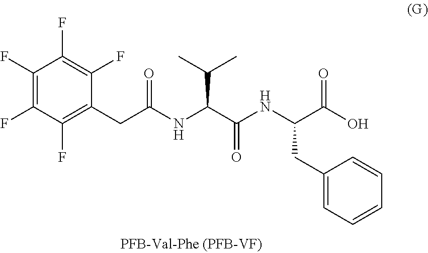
C1(CC(NC(C(NC(C(O)=O)CC2=CC=CC=C2)=O)C(C)C)=O)=C(F)C(F)=C(F)C(F)=C1F
